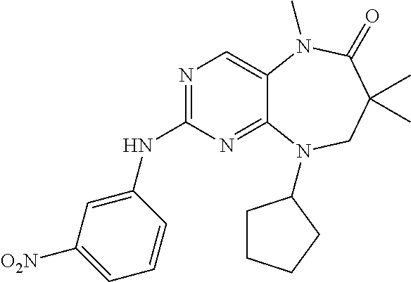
N1=C(NC2=CC([O2N])=CC=C2)N=C2C(=C1)N(C)C(=O)C(C)(C)CN2C1CCCC1
